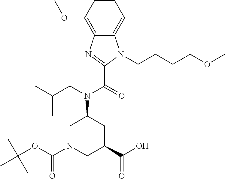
C1=CC(OC)=C2C(=C1)N(CCCCOC)C(C(=O)N(CC(C)C)C1CC(C(O)=O)CN(C(OC(C)(C)C)=O)C1)=N2
